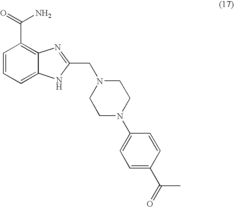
C1=CC=C2C(=C1C(=O)N)N=C(CN1CCN(C3=CC=C(C(=O)C)C=C3)CC1)[N H]2
